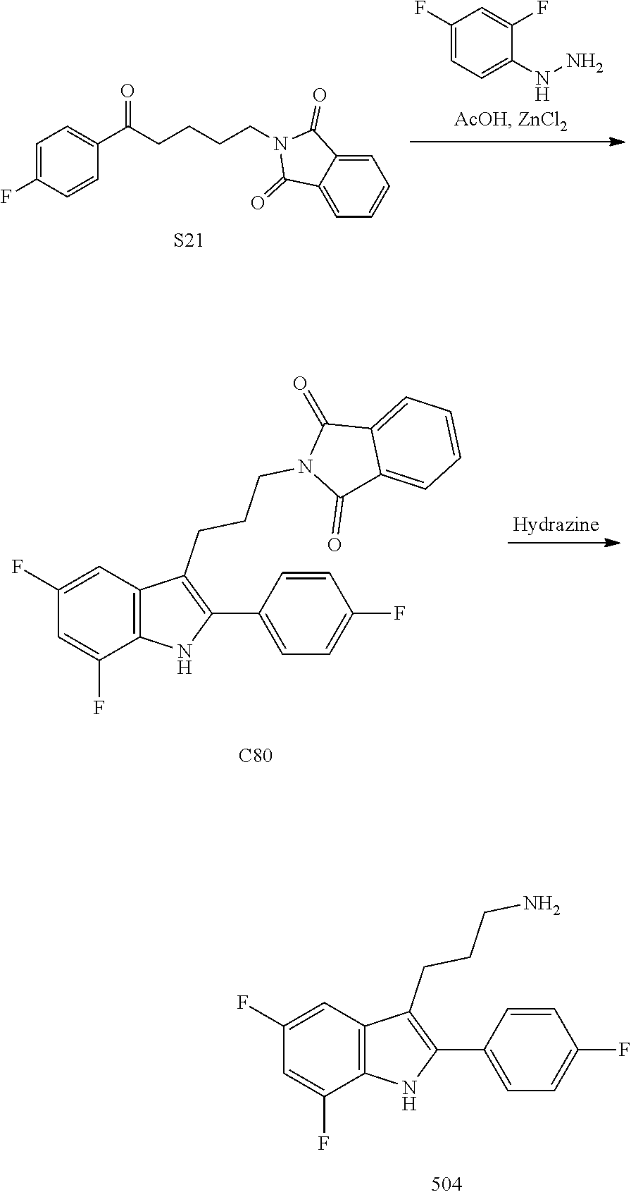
N(N)C1=CC=C(F)C=C1F.C12=CC=CC=C1C(=O)N(CCCCC(C1=CC=C(F)C=C1)=O)C2=O.[S21].C12=CC=CC=C1C(=O)N(CCCC1=C(C3=CC=C(F)C=C3)NC3=C1C=C(F)C=C3F)C2=O.[C80].C1=CC(F)=CC=C1C1=C(CCCN)C2=C(C(F)=CC(F)=C2)N1
